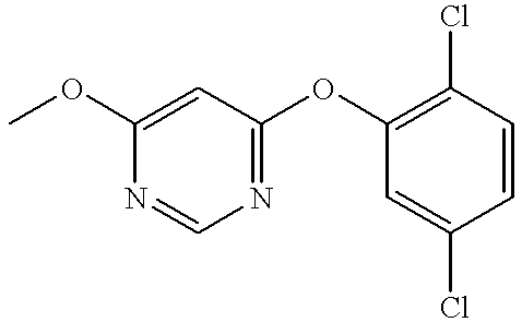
COC1=CC(OC2=C(Cl)C=CC(Cl)=C2)=NC=N1
